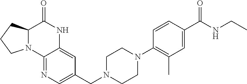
C12=NC=C(CN3CCN(C4=C(C)C=C(C(NCC)=O)C=C4)CC3)C=C1NC(=O)C1N2CCC1
